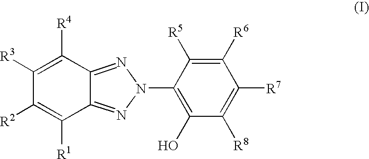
C1([R3])=C([R4])C2=NN(C3=C(O)C([R8])=C([R7])C([R6])=C3[R5])N=C2C([R1])=C1[R2]
